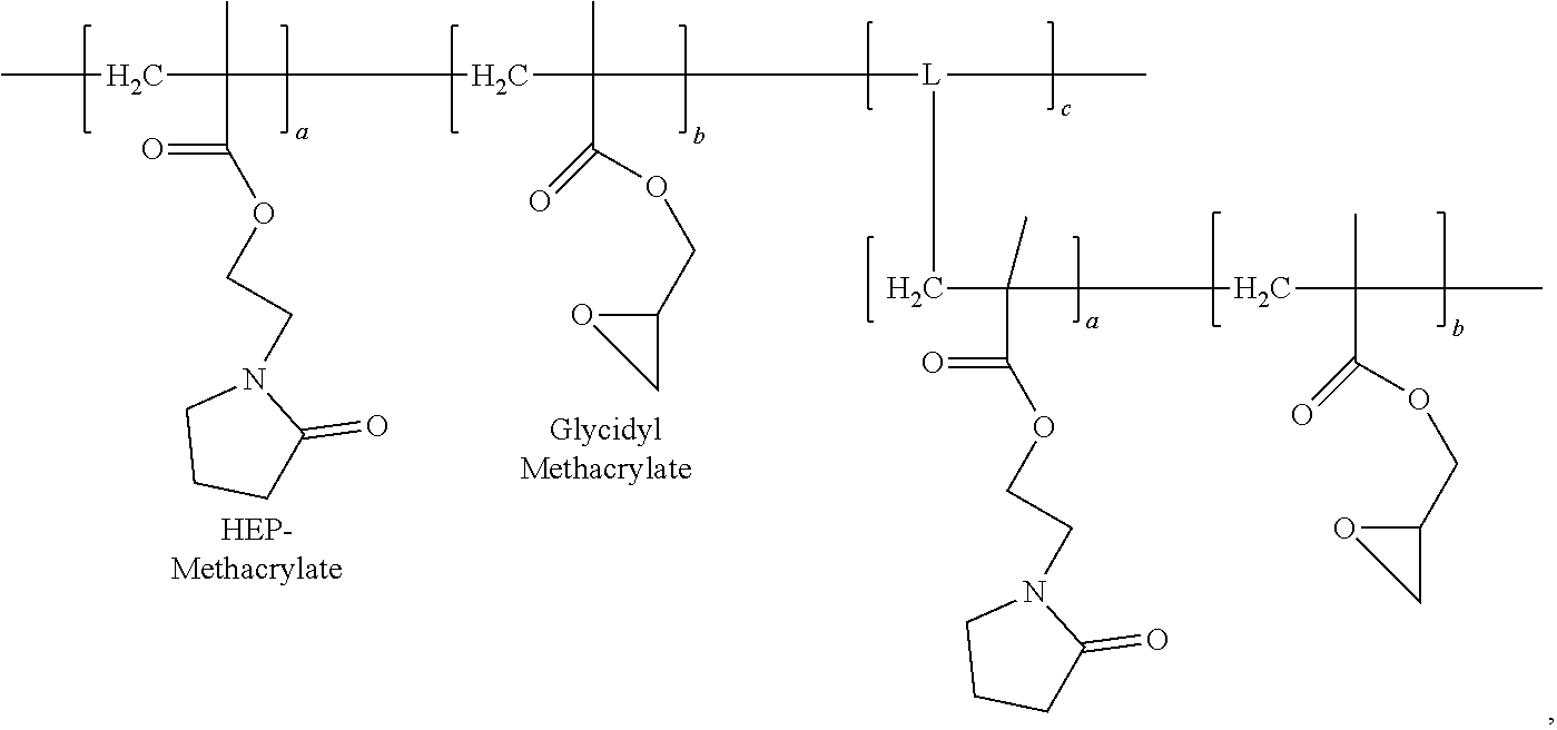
CCC(C)(C(=O)OCCN1C(=O)CCC1)CC(C)(C(OCC1OC1)=O)[L](C)CC(C)(CC(C)(C)C(OCC1OC1)=O)C(=O)OCCN1C(=O)CCC1
